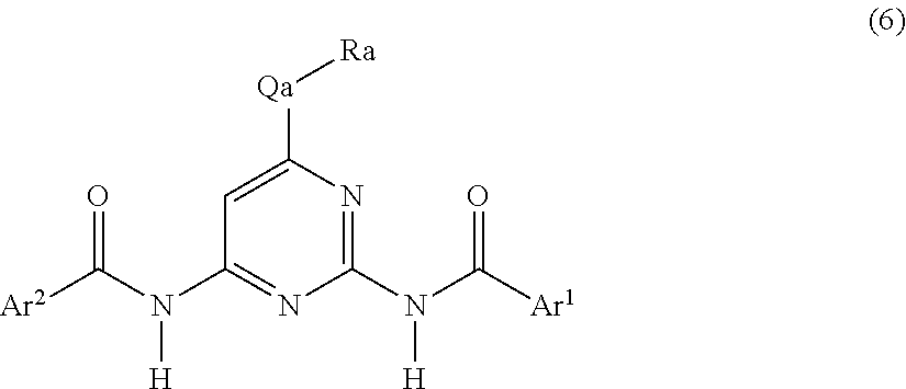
C1=C([Qa][Ra])N=C(N(C([Ar1])=O)[H])N=C1N(C([Ar2])=O)[H]
